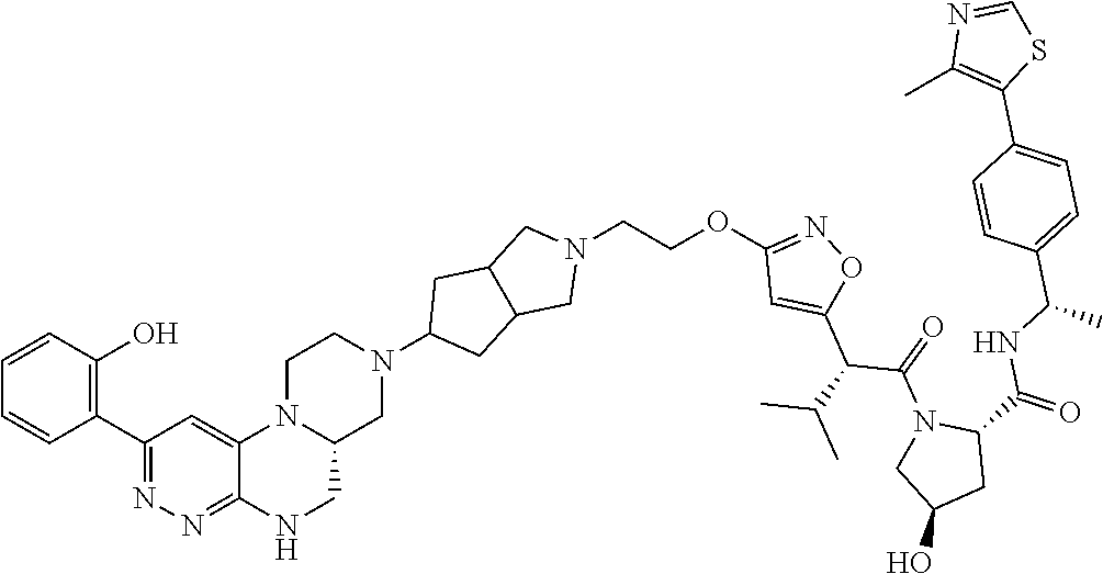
C1(N2CCN3C(C2)CNC2=NN=C(C4=C(O)C=CC=C4)C=C32)CC2C(C1)CN(CCOC1=NOC(C(C(C)C)C(=O)N3CC(O)CC3C(=O)NC(C3=CC=C(C4=C(C)N=CS4)C=C3)C)=C1)C2
